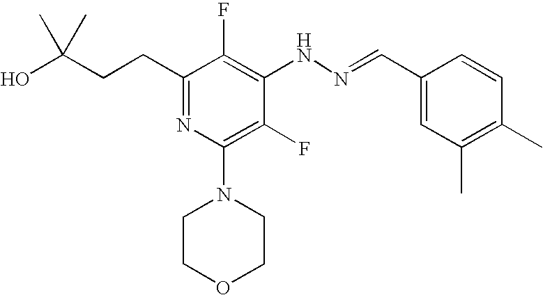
C(C1=NC(N2CCOCC2)=C(F)C(NN=CC2=CC(C)=C(C)C=C2)=C1F)CC(O)(C)C
